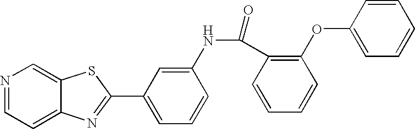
N1=CC=C2C(=C1)SC(C1=CC=CC(NC(=O)C3=C(OC4=CC=CC=C4)C=CC=C3)=C1)=N2
